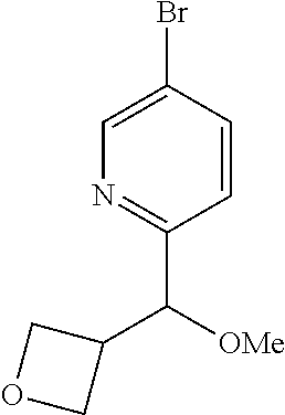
C1=C(Br)C=CC(C([OMe])C2COC2)=N1
